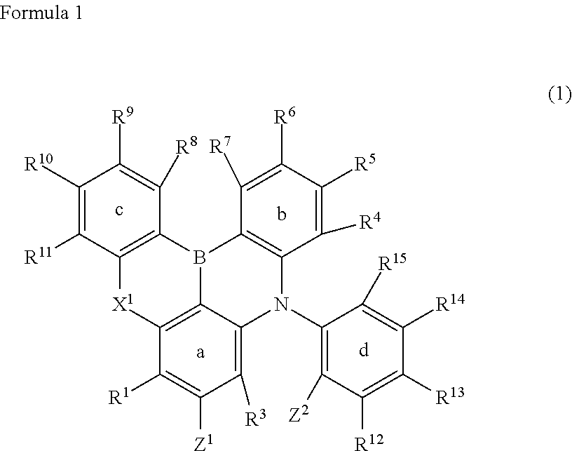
C1([R10])=C([R11])C2=C(C([R8])=C1[R9])B1C3=C(C([R4])=C([R5])C([R6])=C3[R7])N(C3=C([Z2])C([R12])=C([R13])C([R14])=C3[R15])C3=C([R3])C([Z1])=C([R1])C(=C13)[X1]2
